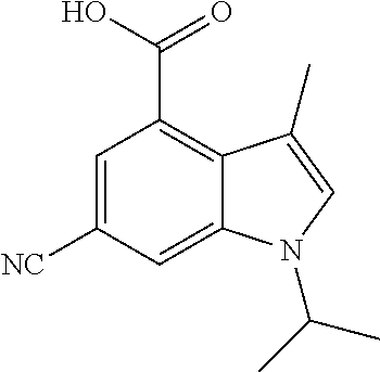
[NC]C1=CC(C(O)=O)=C2C(=C1)N(C(C)C)C=C2C
